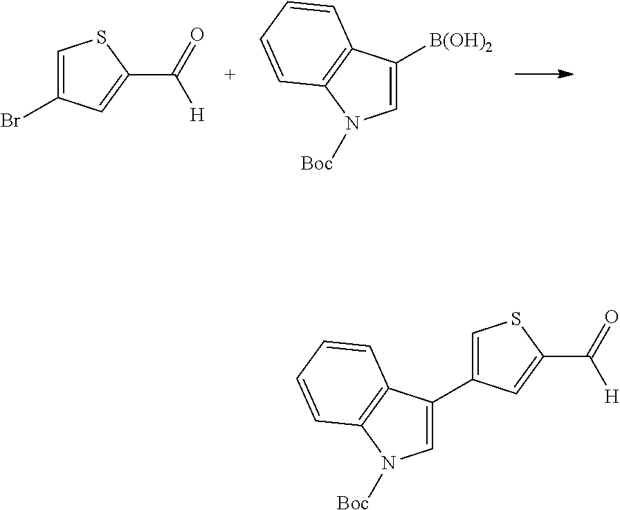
C1=C(Br)C=C(C(=O)[H])S1.C1=C([B(OH)2])C2=C(N1[Boc])C=CC=C2.C1=C(C2=CSC(C(=O)[H])=C2)C2=C(N1[Boc])C=CC=C2
